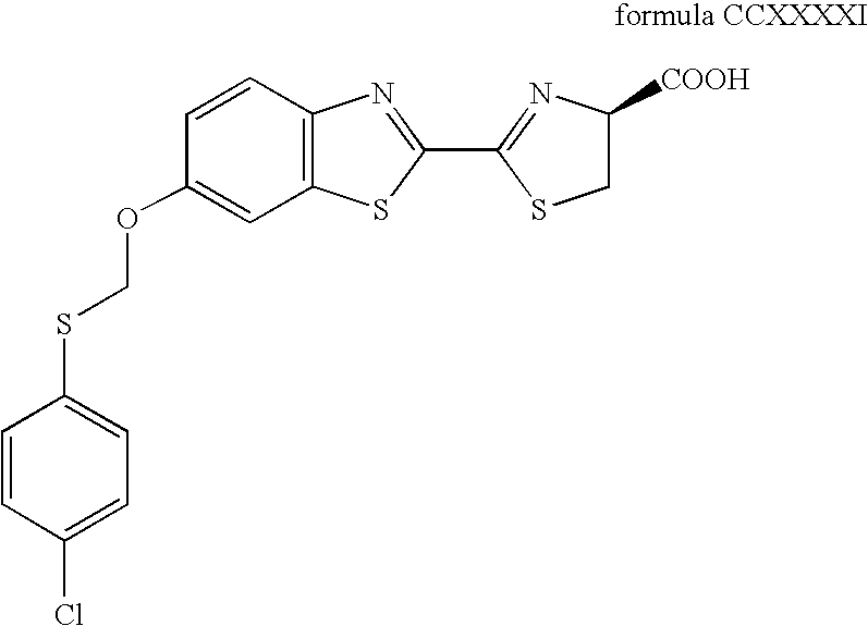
C1(OCSC2=CC=C(Cl)C=C2)=CC2=C(C=C1)N=C(C1=NC([COOH])CS1)S2
